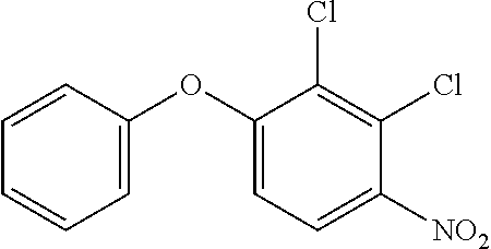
C1(OC2=CC=CC=C2)=CC=C([NO2])C(Cl)=C1Cl
